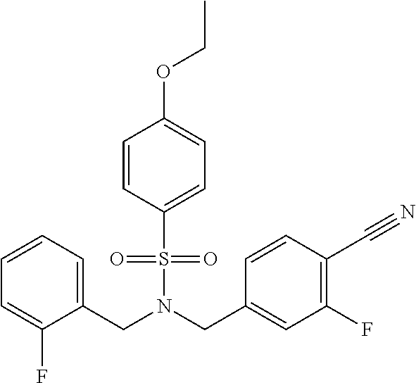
C1(CN(CC2=CC(F)=C(C#N)C=C2)S(C2=CC=C(OCC)C=C2)(=O)=O)=CC=CC=C1F
